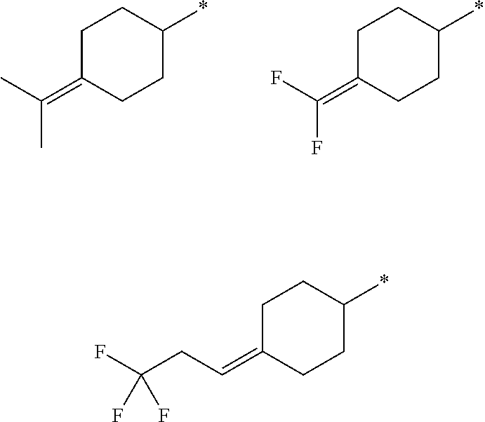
C1C(=C(C)C)CCC(*)C1.C1C(=C(F)F)CCC(*)C1.C1C(=CCC(F)(F)F)CCC(*)C1
